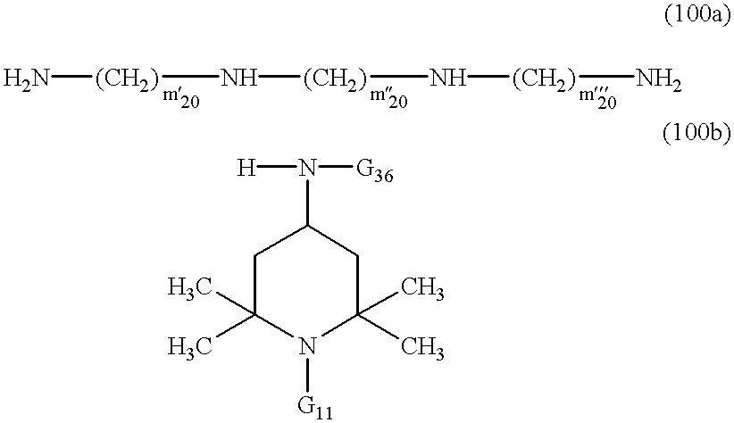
N[(CH2)]N[(CH2)]N[(CH2)]N.C1C(C)(C)N([G11])C(C)(C)CC1N([H])[G36]
